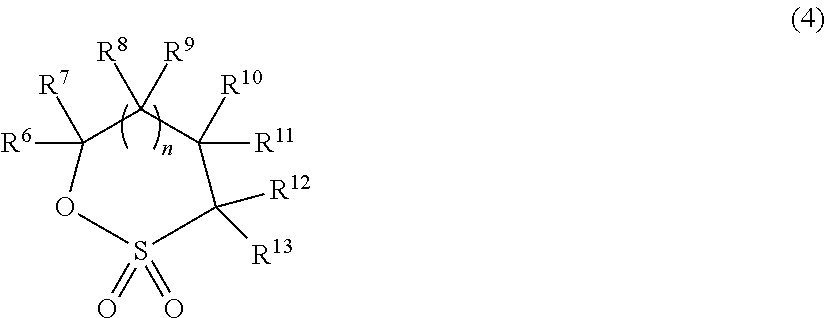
C1([R6])([R7])C([R8])([R9])C([R11])([R10])C([R12])([R13])S(=O)(=O)O1
